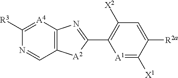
C1([X2])=C(C2=NC3=C([A2]2)C=NC([R3])=[A4]3)[A1]=C([X1])C([R2a])=C1
